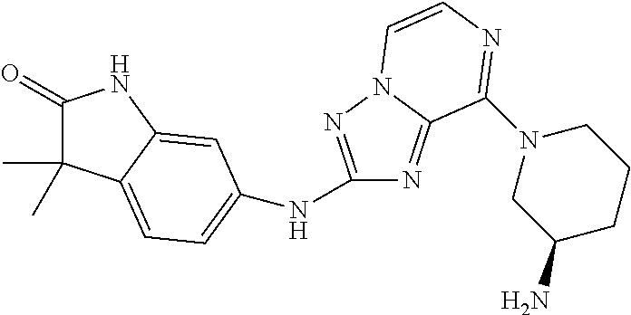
C1(=O)C(C)(C)C2=CC=C(NC3=NN4C(=N3)C(N3CC(N)CCC3)=NC=C4)C=C2N1
